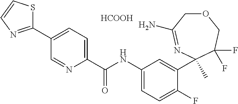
O1CC(N)=NC(C)(C2=CC(NC(C3=CC=C(C4=NC=CS4)C=N3)=O)=CC=C2F)C(F)(F)C1.[HCOOH]
